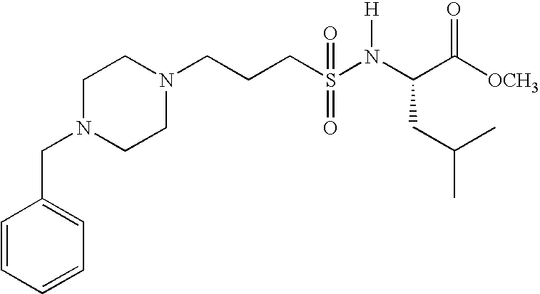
C1=CC=CC=C1CN1CCN(CCCS(=O)(N(C(CC(C)C)C([OCH3])=O)[H])=O)CC1
